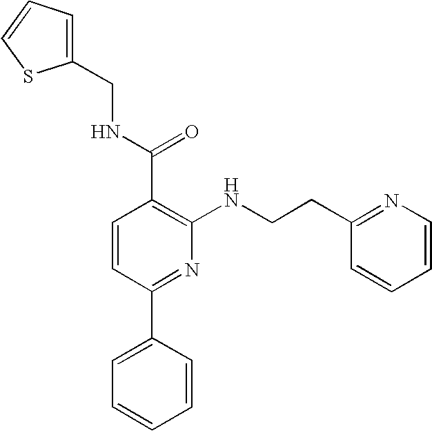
C1=C(CNC(C2=C(NCCC3=NC=CC=C3)N=C(C3=CC=CC=C3)C=C2)=O)SC=C1
